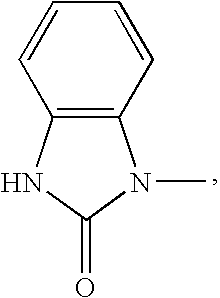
C12=C(C=CC=C1)N(C)C(=O)N2
